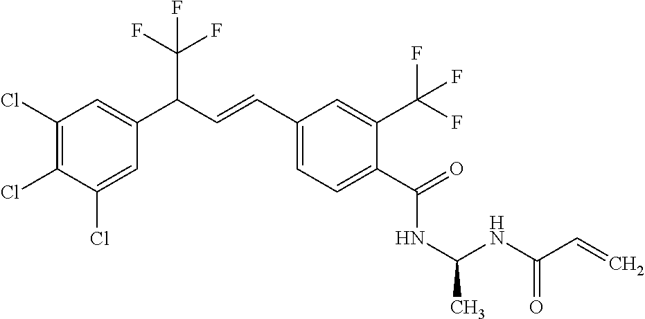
C1(Cl)=C(Cl)C(Cl)=CC(C(C=CC2=CC=C(C(=O)NC(NC(C=C)=O)C)C(C(F)(F)F)=C2)C(F)(F)F)=C1
